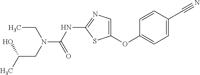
C1=CC(C#N)=CC=C1OC1=CN=C(NC(N(CC(C)O)CC)=O)S1
